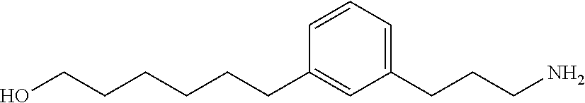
OCCCCCCC1=CC(CCCN)=CC=C1
